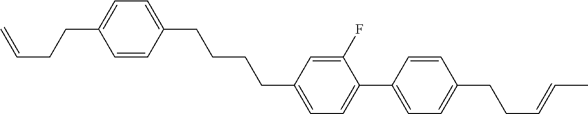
C1=CC(CCCCC2=CC=C(C3=CC=C(CCC=CC)C=C3)C(F)=C2)=CC=C1CCC=C
